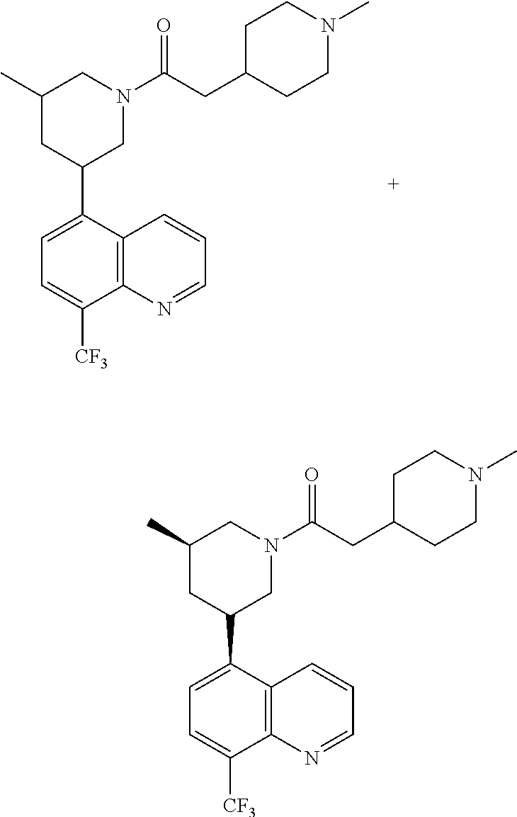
N1(C(CC2CCN(C)CC2)=O)CC(C)CC(C2=CC=C([CF3])C3=C2C=CC=N3)C1.N1(C(CC2CCN(C)CC2)=O)CC(C)CC(C2=CC=C([CF3])C3=C2C=CC=N3)C1
